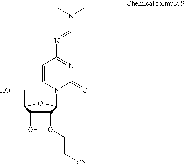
C1(OCC[CN])C(O)C(CO)OC1N1C(=O)N=C(N=CN(C)C)C=C1
